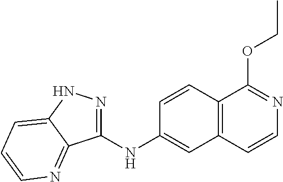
O(C1=NC=CC2=C1C=CC(NC1=NNC3=CC=CN=C13)=C2)CC
